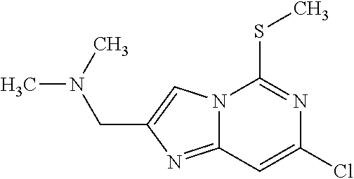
N12C(=NC(CN(C)C)=C1)C=C(Cl)N=C2SC
